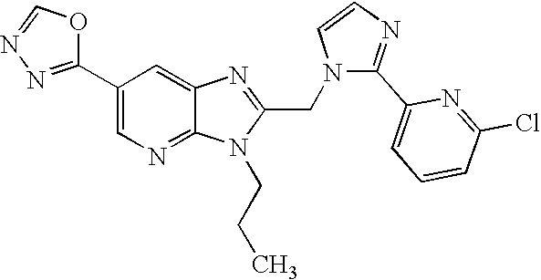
C1(C2=NN=CO2)=CN=C2C(=C1)N=C(CN1C(C3=CC=CC(Cl)=N3)=NC=C1)N2CCC
